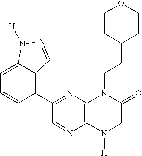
C1=NC2=C(N=C1C1=C3C(=CC=C1)N([H])N=C3)N(CCC1CCOCC1)C(=O)CN2[H]
